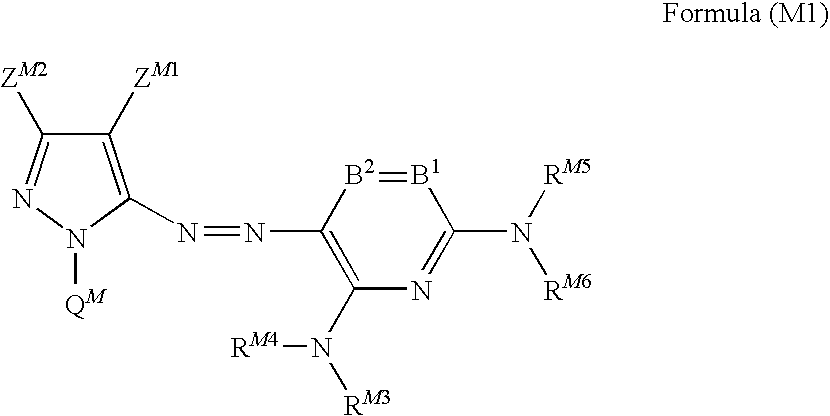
C1([ZM1])=C(N=NC2=C(N([RM3])[RM4])N=C(N([RM5])[RM6])[B1]=[B2]2)N([QM])N=C1[ZM2]
